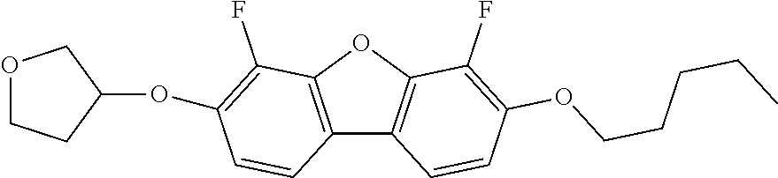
C12=C(OC3=C1C=CC(OCCCCC)=C3F)C(F)=C(OC1CCOC1)C=C2
